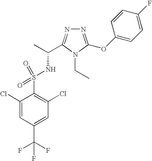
C1(Cl)=CC(C(F)(F)F)=CC(Cl)=C1S(NC(C)C1=NN=C(OC2=CC=C(F)C=C2)N1CC)(=O)=O
